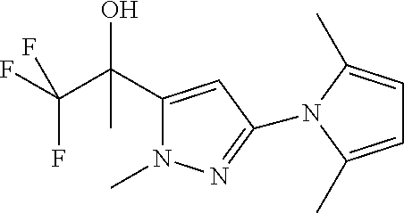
C1(C(C(F)(F)F)(O)C)=CC(N2C(C)=CC=C2C)=NN1C
